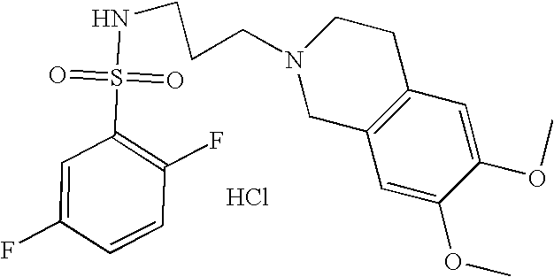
C1C2=C(CCN1CCCNS(C1=C(F)C=CC(F)=C1)(=O)=O)C=C(OC)C(OC)=C2.Cl
